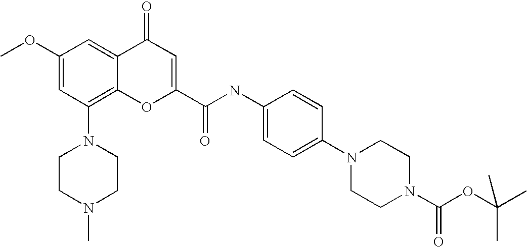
C1CN(C)CCN1C1=C2C(=CC(OC)=C1)C(=O)C=C(C(=O)NC1=CC=C(N3CCN(C(OC(C)(C)C)=O)CC3)C=C1)O2
